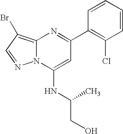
C1(C2=C(Cl)C=CC=C2)=NC2=C(Br)C=NN2C(NC(CO)C)=C1
